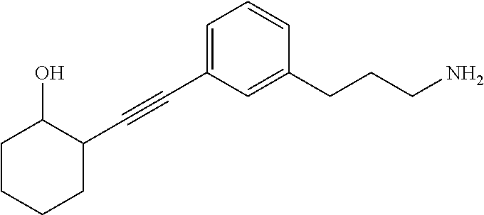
C1(C#CC2=CC=CC(CCCN)=C2)CCCCC1O
